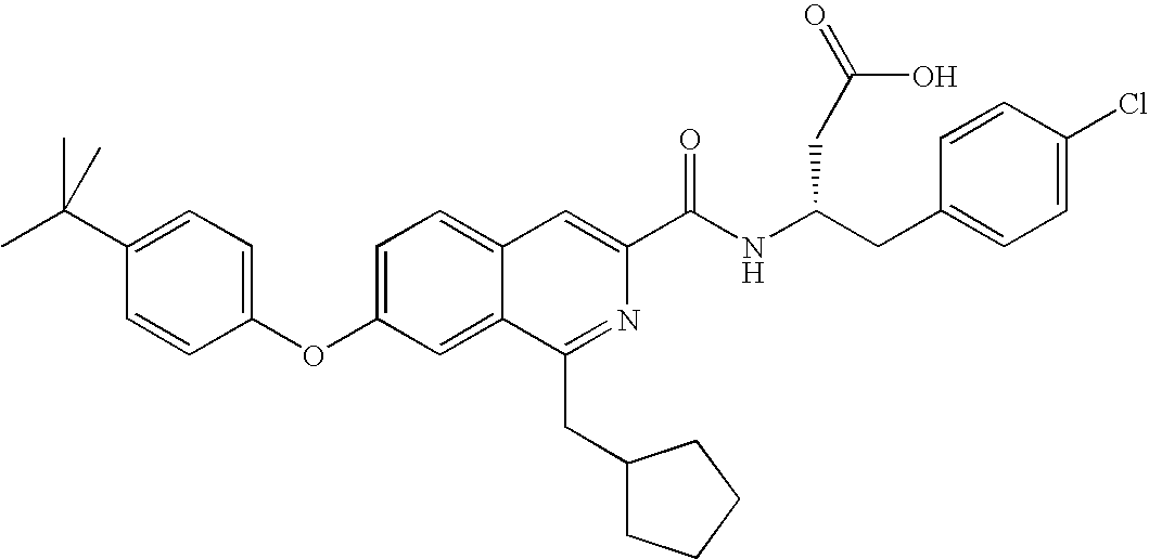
C1=C2C(=CC(OC3=CC=C(C(C)(C)C)C=C3)=C1)C(CC1CCCC1)=NC(C(NC(CC1=CC=C(Cl)C=C1)CC(=O)O)=O)=C2
